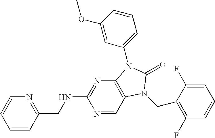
C1=CC(CNC2=NC3=C(C=N2)N(CC2=C(F)C=CC=C2F)C(=O)N3C2=CC=CC(OC)=C2)=NC=C1
